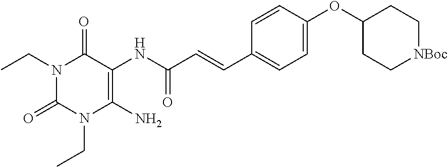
N1(CC)C(=O)N(CC)C(N)=C(NC(=O)C=CC2=CC=C(OC3CC[NBoc]CC3)C=C2)C1=O
